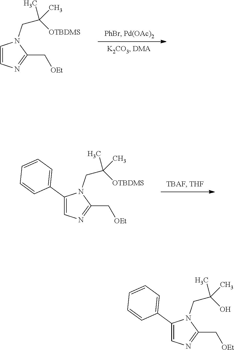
C1=CN=C(C[OEt])N1CC(C)([OTBDMS])C.C1(C2=CC=CC=C2)=CN=C(C[OEt])N1CC(C)([OTBDMS])C.C1(C2=CC=CC=C2)=CN=C(C[OEt])N1CC(C)(O)C
